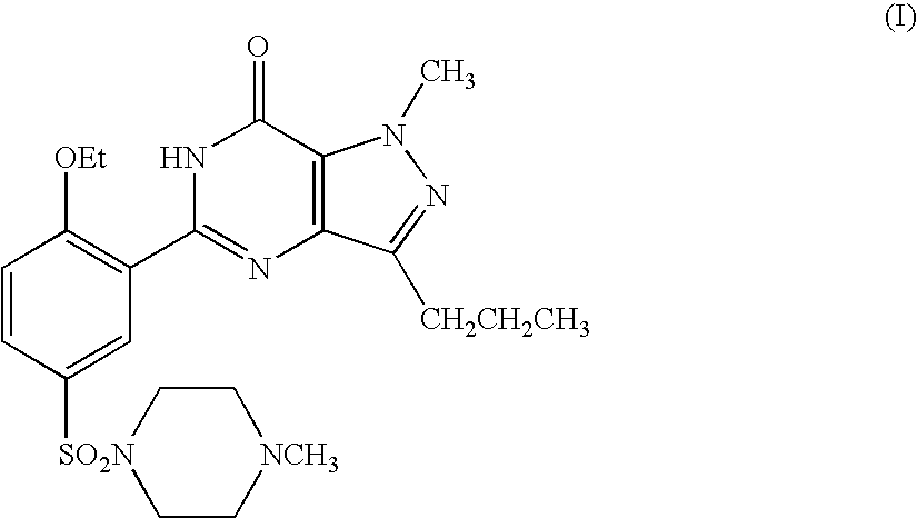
C1=CC([SO2N]2CC[NCH3]CC2)=CC(C2=NC3=C(C(=O)N2)N(C)N=C3[CH2CH2CH3])=C1[OEt]
